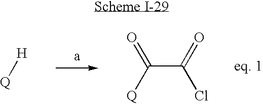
[H][Q].C(C(=O)Cl)([Q])=O
